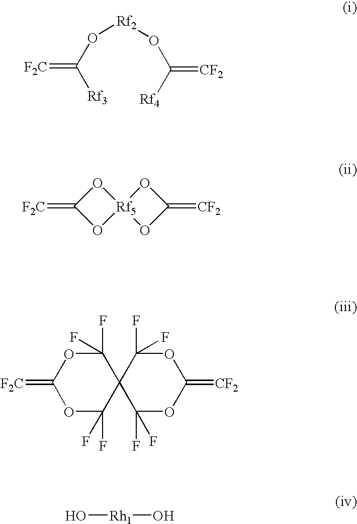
O1C(=[F2C])O[Rf5]12OC(=[CF2])O2.[F2C]=C([Rf3])O[Rf2]OC(=[CF2])[Rf4].C1(=[F2C])OC(F)(F)C2(C(F)(F)O1)C(F)(F)OC(=[CF2])OC2(F)F.O[Rh1]O
